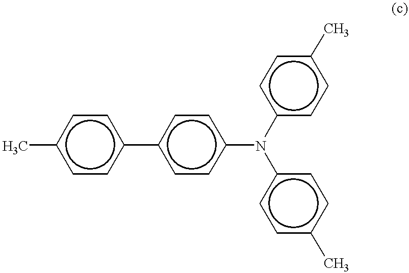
c1(C)ccc(-c2ccc(N(c3ccc(C)cc3)c3ccc(C)cc3)cc2)cc1
